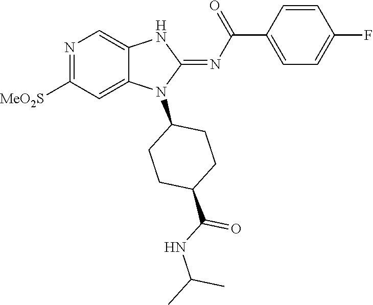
N1=C([MeO2S])C=C2C(=C1)NC(=NC(C1=CC=C(F)C=C1)=O)N2C1CCC(C(NC(C)C)=O)CC1
